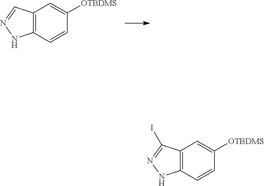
C12=C(C=CC([OTBDMS])=C1)NN=C2.C12=C(C=CC([OTBDMS])=C1)NN=C2I
